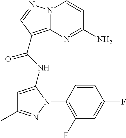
NC1=NC2=C(C(=O)NC3=CC(C)=NN3C3=C(F)C=C(F)C=C3)C=NN2C=C1
